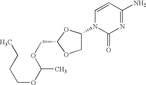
CCCCOC(C)OCC1OCC(N2C(=O)N=C(N)C=C2)O1
